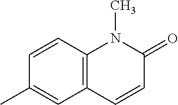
C1=CC2=C(C=C1C)C=CC(=O)N2C
